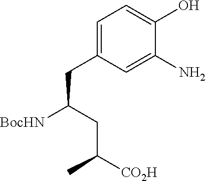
C1=C(CC(CC(C)[CO2H])[BocHN])C=C(N)C(O)=C1
